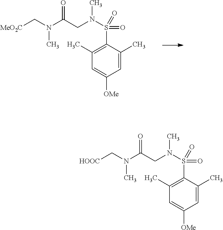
C1(C)=C(S(N(CC(N(C[HOOC])C)=O)C)(=O)=O)C(C)=CC([OMe])=C1.C1(C)=C(S(N(CC(N(C[MeO2C])C)=O)C)(=O)=O)C(C)=CC([OMe])=C1
